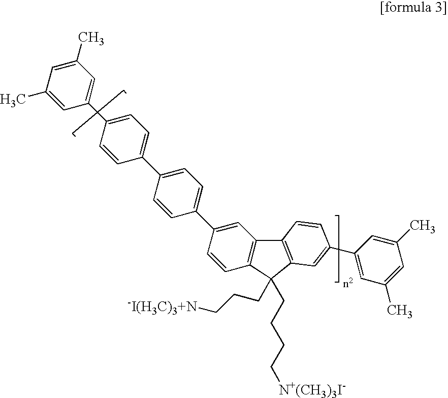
CC1=CC(C2=CC=C(C3=CC=C(C4=CC5=C(C=C4)C(CCCC[N+(CH3)3I-])(CCC[-I(H3C)3+N])C4=C5C=CC(C5=CC(C)=CC(C)=C5)=C4)C=C3)C=C2)=CC(C)=C1
